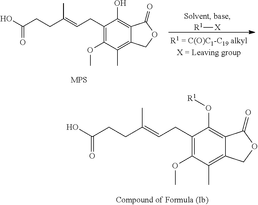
[R1][X].OC(CCC(=CCC1=C(OC)C(C)=C2C(=C1O)C(=O)OC2)C)=O.[MPS].OC(CCC(=CCC1=C(OC)C(C)=C2C(=C1O[R1])C(=O)OC2)C)=O
